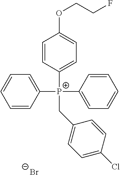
C1([P+](C2=CC=CC=C2)(C2=CC=CC=C2)CC2=CC=C(Cl)C=C2)=CC=C(OCCF)C=C1.[Br-]
